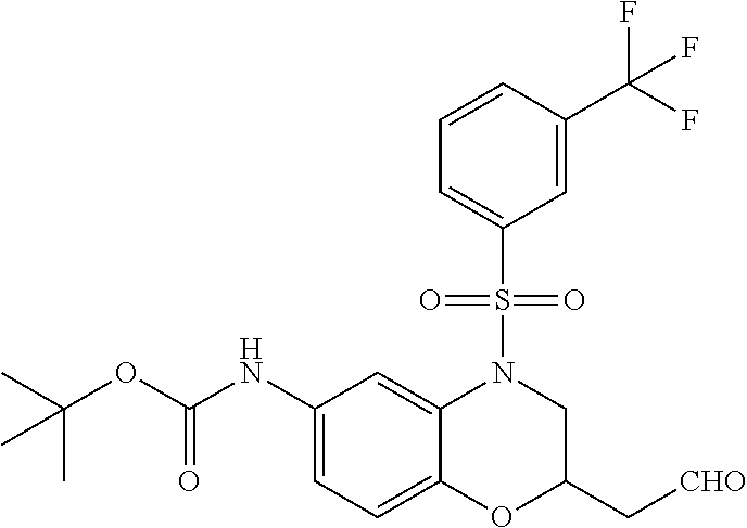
C1(NC(OC(C)(C)C)=O)=CC=C2C(=C1)N(S(C1=CC=CC(C(F)(F)F)=C1)(=O)=O)CC(C[CHO])O2
